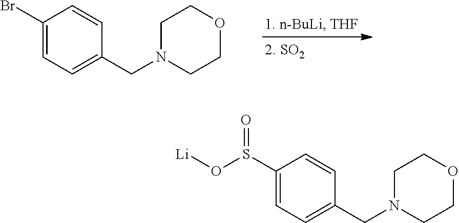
C1(Br)=CC=C(CN2CCOCC2)C=C1.[Li]OS(C1=CC=C(CN2CCOCC2)C=C1)=O
